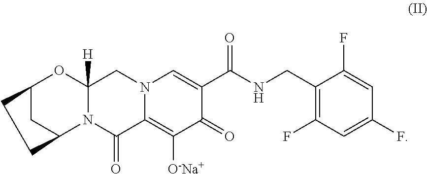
C12CC(N3C([H])(O1)CN1C(=C([O-Na+])C(=O)C(C(NCC4=C(F)C=C(F)C=C4F)=O)=C1)C3=O)CC2
